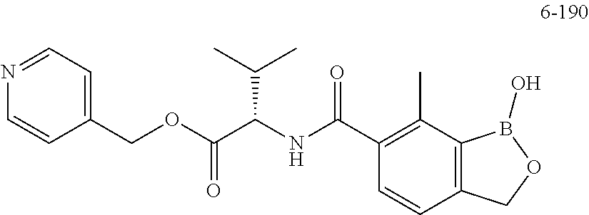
N1=CC=C(COC(C(NC(C2=C(C)C3=C(C=C2)COB3O)=O)C(C)C)=O)C=C1
